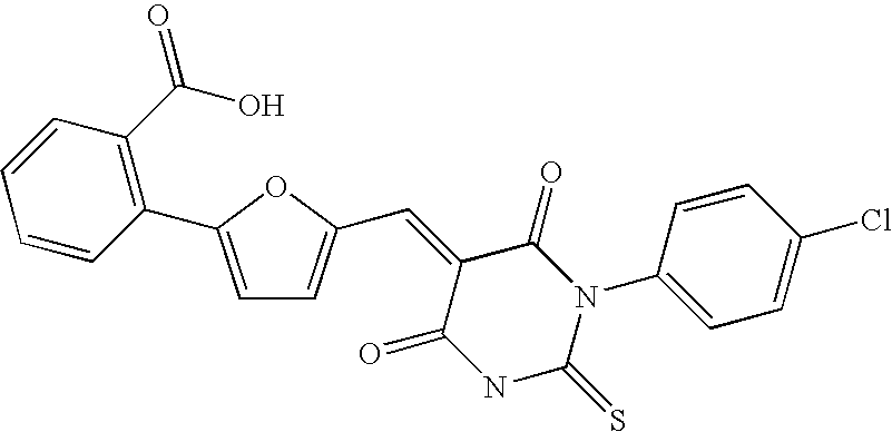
C(=C1C(=O)N(C2=CC=C(Cl)C=C2)C(=S)NC1=O)C1=CC=C(C2=C(C(O)=O)C=CC=C2)O1
